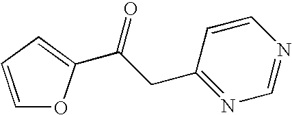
C1=CC=C(C(=O)CC2=NC=NC=C2)O1
